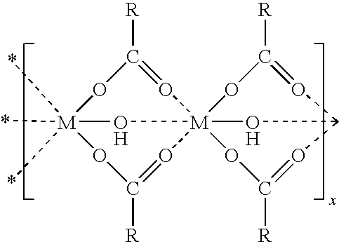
O1C([R])=O[M]234(O=C([R])O[M]1(*)(*)(*)O2)OC([R])=OC(O=C([R])O3)O4
